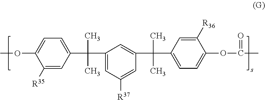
C(C1=CC=C(OC(=O)C)C([R36])=C1)(C)(C)C1=CC(C(C2=CC=C(OC)C([R35])=C2)(C)C)=CC([R37])=C1
